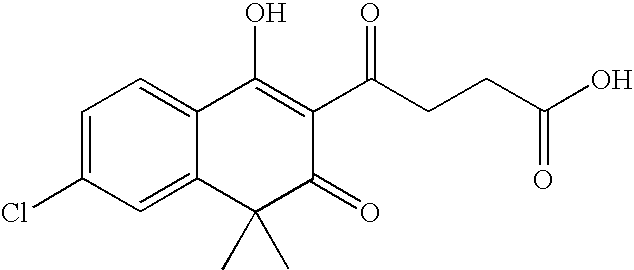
C1(Cl)=CC=C2C(=C1)C(C)(C)C(=O)C(C(CCC(O)=O)=O)=C2O
